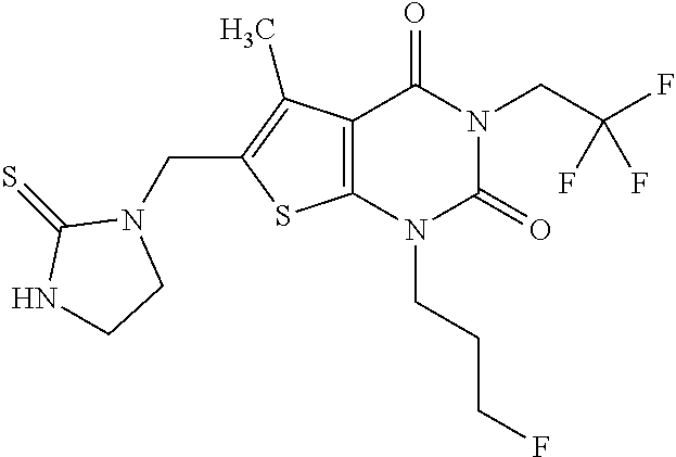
C12=C(N(CCCF)C(=O)N(CC(F)(F)F)C1=O)SC(CN1C(=S)NCC1)=C2C
